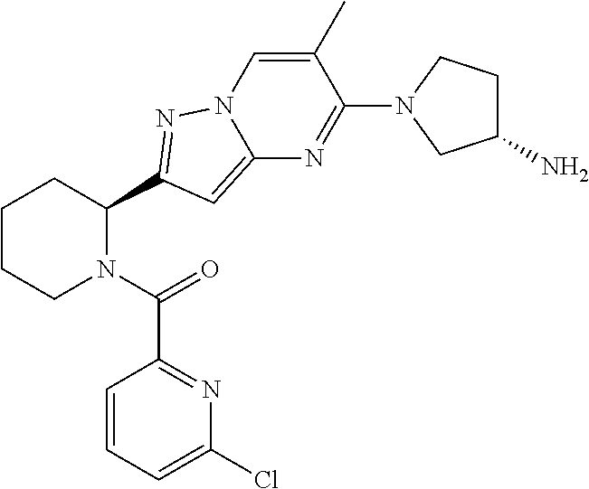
C1CCN(C(=O)C2=NC(Cl)=CC=C2)C(C2=NN3C=C(C)C(N4CC(N)CC4)=NC3=C2)C1
